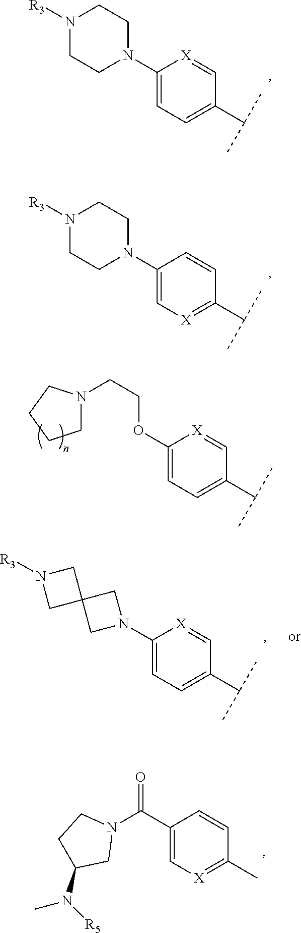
C1(N2CCN([R3])CC2)=CC=C(C(C)C)C=[X]1.C1(N2CCN([R3])CC2)=C[X]=C(C(C)C)C=C1.C1(OCCN2CCCC2)=CC=C(C(C)C)C=[X]1.C1(N2CC3(C2)CN([R3])C3)=CC=C(C(C)C)C=[X]1.C1(C(=O)N2CCC(N(C)[R5])C2)=C[X]=C(C)C=C1
